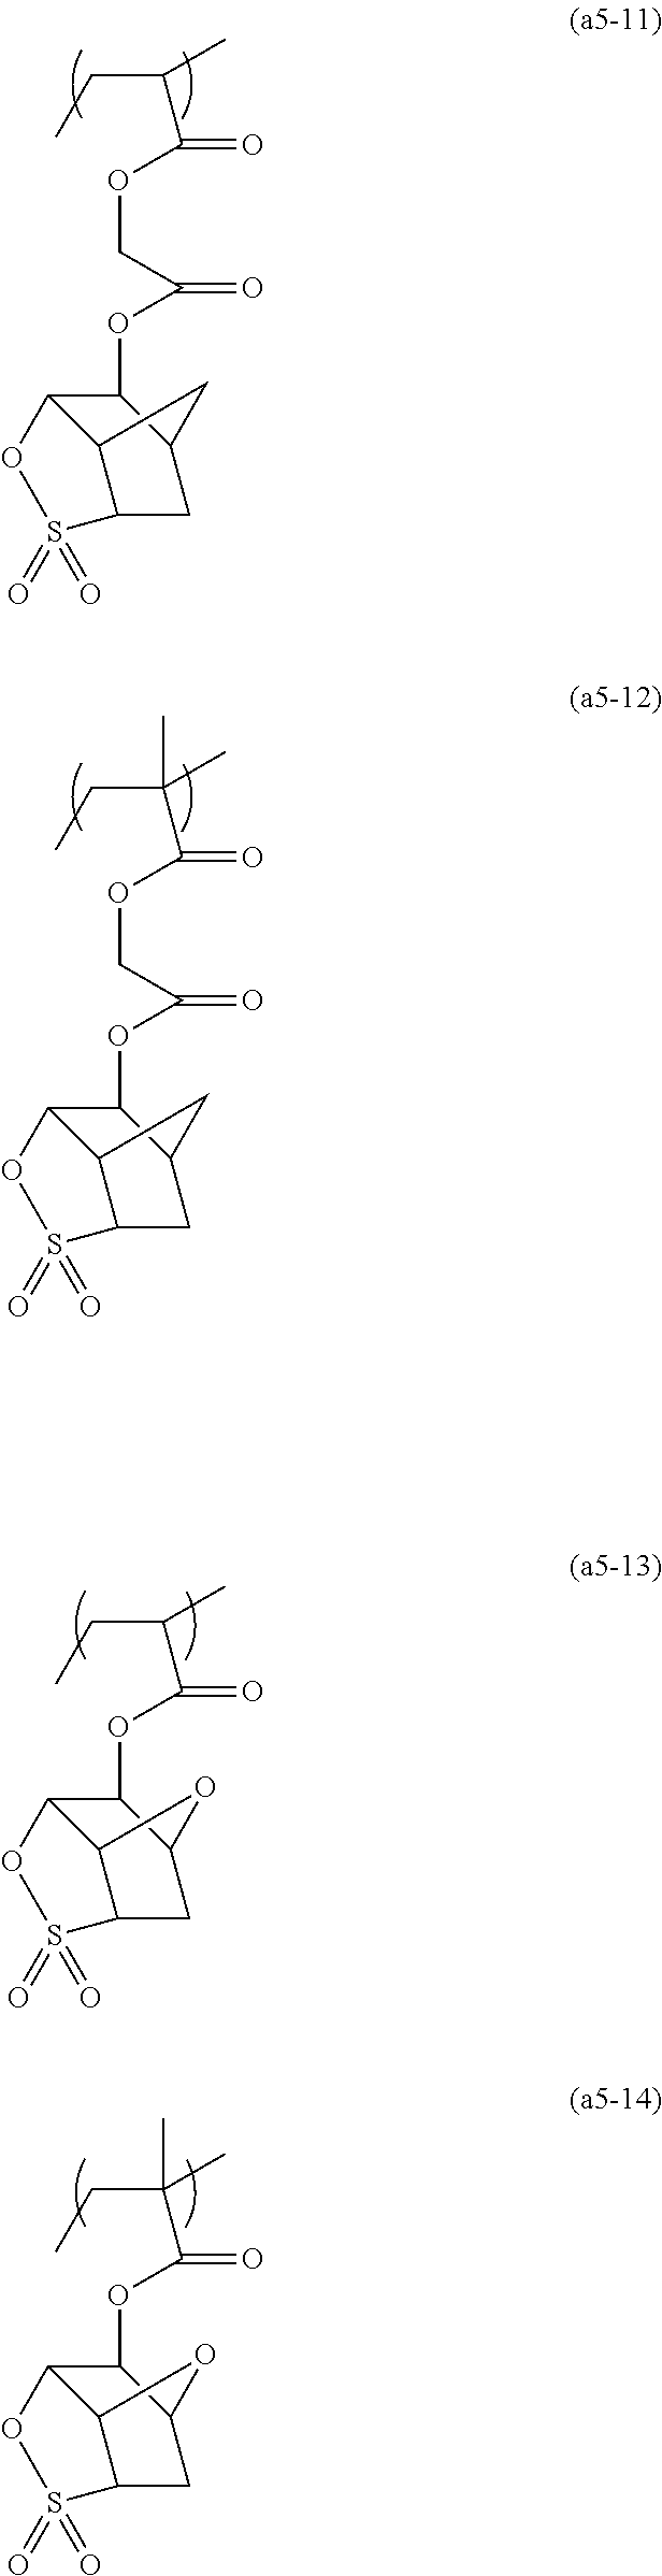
C12C3C(CC(C3)C1OC(COC(=O)C(CC)C)=O)S(=O)(=O)O2.C12C3C(CC(C3)C1OC(COC(=O)C(CC)(C)C)=O)S(=O)(=O)O2.O(C(=O)C(CC)C)C1C2C3C(CC1O3)S(=O)(=O)O2.O(C(=O)C(CC)(C)C)C1C2C3C(CC1O3)S(=O)(=O)O2
